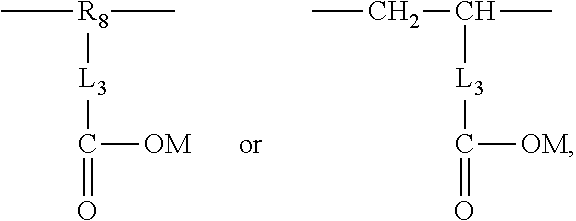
CCC([L3]C([OM])=O)C.C[R8]([L3]C([OM])=O)C
